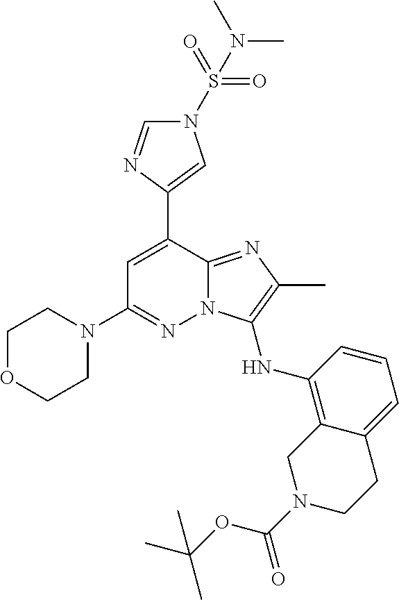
C1(C2=CC(N3CCOCC3)=NN3C2=NC(C)=C3NC2=C3C(=CC=C2)CCN(C(=O)OC(C)(C)C)C3)=CN(S(=O)(=O)N(C)C)C=N1
